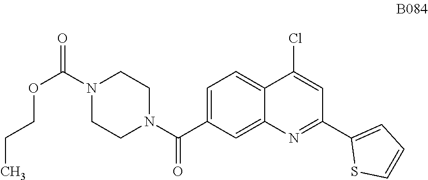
C1=C(C(N2CCN(C(=O)OCCC)CC2)=O)C=C2C(=C1)C(Cl)=CC(C1=CC=CS1)=N2
